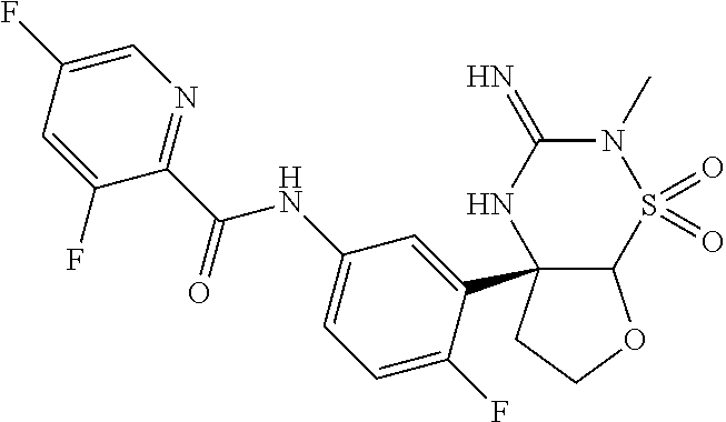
C1(C23C(OCC2)S(=O)(=O)N(C)C(=N)N3)=CC(NC(C2=NC=C(F)C=C2F)=O)=CC=C1F
